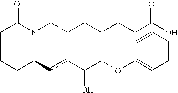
C1CCC(C=CC(COC2=CC=CC=C2)O)N(CCCCCCC(O)=O)C1=O
